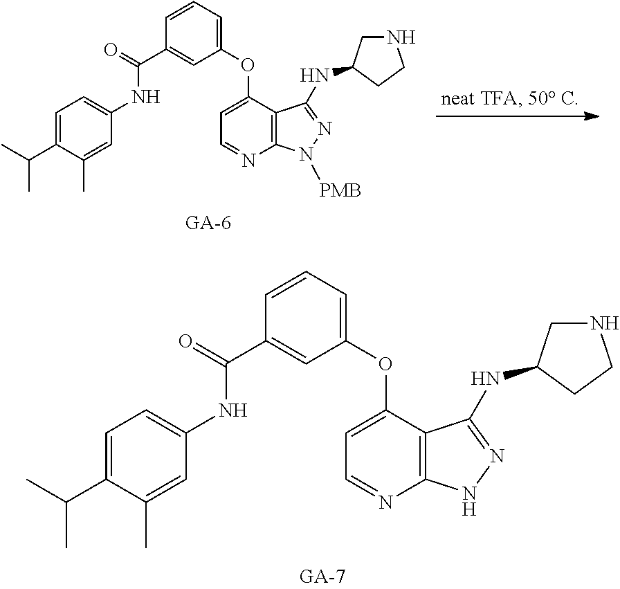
C1=C(C(C)C)C(C)=CC(NC(C2=CC(OC3=CC=NC4=C3C(NC3CNCC3)=NN4)=CC=C2)=O)=C1.C1=C(C(C)C)C(C)=CC(NC(C2=CC(OC3=CC=NC4=C3C(NC3CNCC3)=NN4[PMB])=CC=C2)=O)=C1
